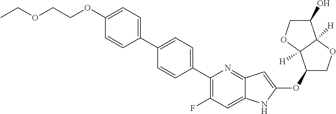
C1(OC2=CC3=NC(C4=CC=C(C5=CC=C(OCCOCC)C=C5)C=C4)=C(F)C=C3N2)COC2([H])C1([H])OCC2O
